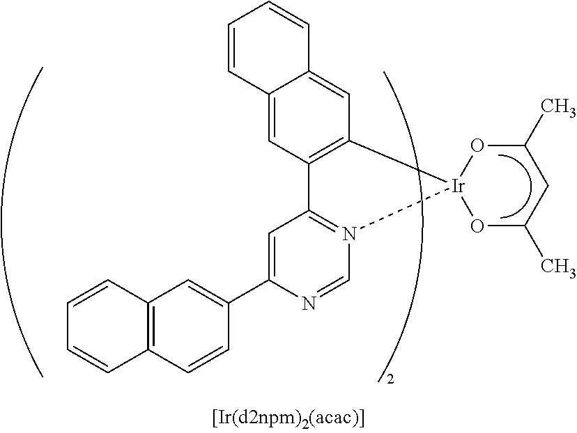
C1(C2=CC3=N(C=N2)[Ir]2(C4=C3C=C3C(=C4)C=CC=C3)OC(C)CC(C)O2)=CC2=C(C=C1)C=CC=C2
